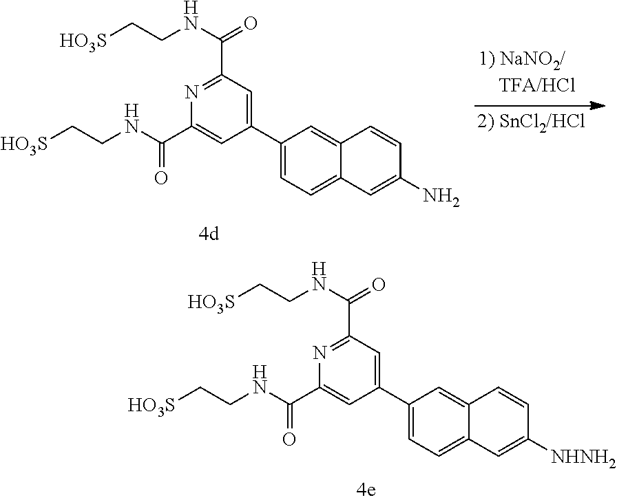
[HO3S]CCNC(=O)C1=NC(C(NCC[HO3S])=O)=CC(C2=CC=C3C(=C2)C=CC([NHNH2])=C3)=C1.[HO3S]CCNC(=O)C1=NC(C(NCC[HO3S])=O)=CC(C2=CC=C3C(=C2)C=CC(N)=C3)=C1
